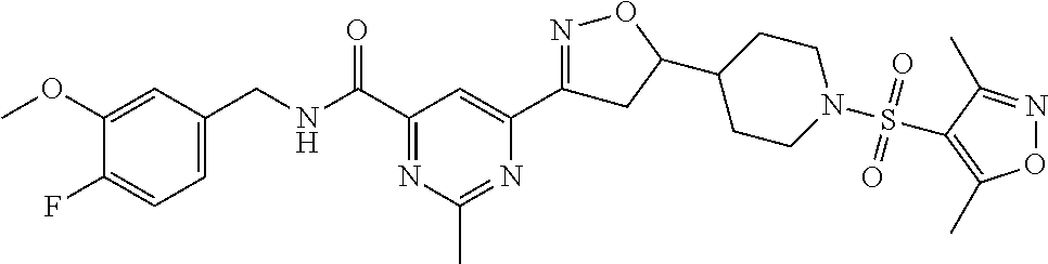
C1(OC)=CC(CNC(C2=NC(C)=NC(C3=NOC(C4CCN(S(=O)(=O)C5=C(C)ON=C5C)CC4)C3)=C2)=O)=CC=C1F
